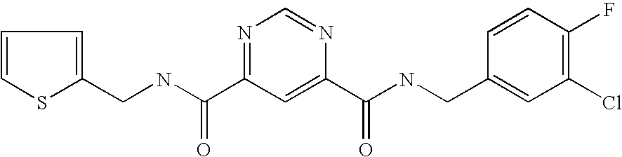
C1=CSC(CNC(=O)C2=NC=NC(C(=O)NCC3=CC(Cl)=C(F)C=C3)=C2)=C1
